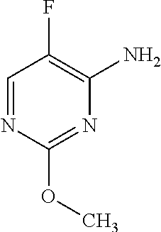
O(C1=NC(N)=C(F)C=N1)C
